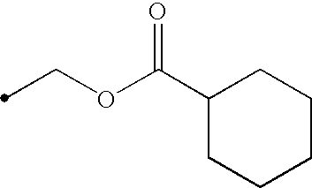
C(OC(C1CCCCC1)=O)C
